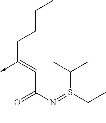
C(C(N=S(C(C)C)C(C)C)=O)=C(->C)CCCC
